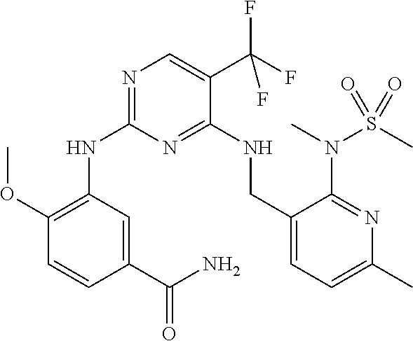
C1(OC)=C(NC2=NC=C(C(F)(F)F)C(NCC3=CC=C(C)N=C3N(C)S(C)(=O)=O)=N2)C=C(C(=O)N)C=C1
